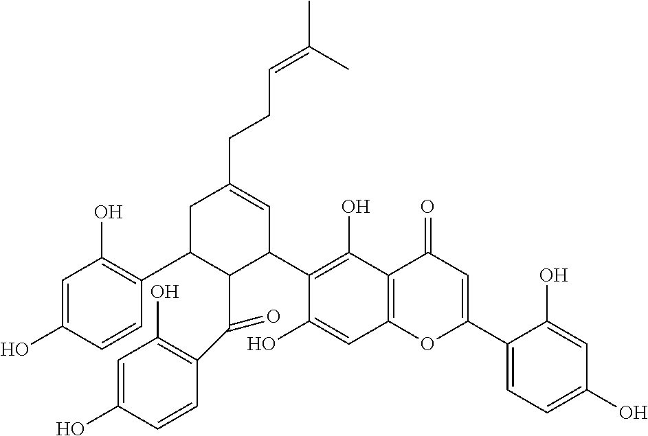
C1=C(O)C=CC(C2C(C(C3=C(O)C=C(O)C=C3)=O)C(C3=C(O)C4=C(C=C3O)OC(C3=CC=C(O)C=C3O)=CC4=O)C=C(CCC=C(C)C)C2)=C1O
